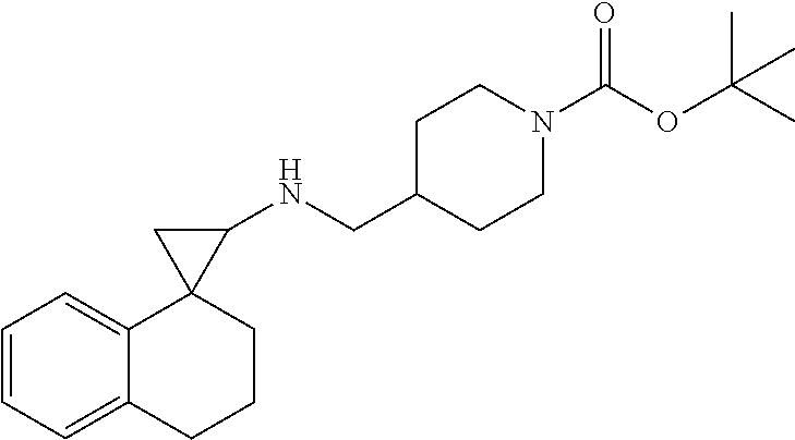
C1=CC=C2C(=C1)C1(CCC2)C(NCC2CCN(C(OC(C)(C)C)=O)CC2)C1
